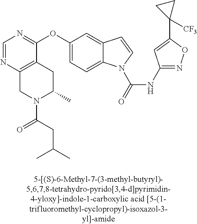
C1(OC2=CC=C3C(=C2)C=CN3C(=O)NC2=NOC(C3([CF3])CC3)=C2)=NC=NC2=C1CC(C)N(C(CC(C)C)=O)C2
